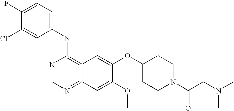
C1=C(Cl)C(F)=CC=C1NC1=C2C(=NC=N1)C=C(OC)C(OC1CCN(C(CN(C)C)=O)CC1)=C2
